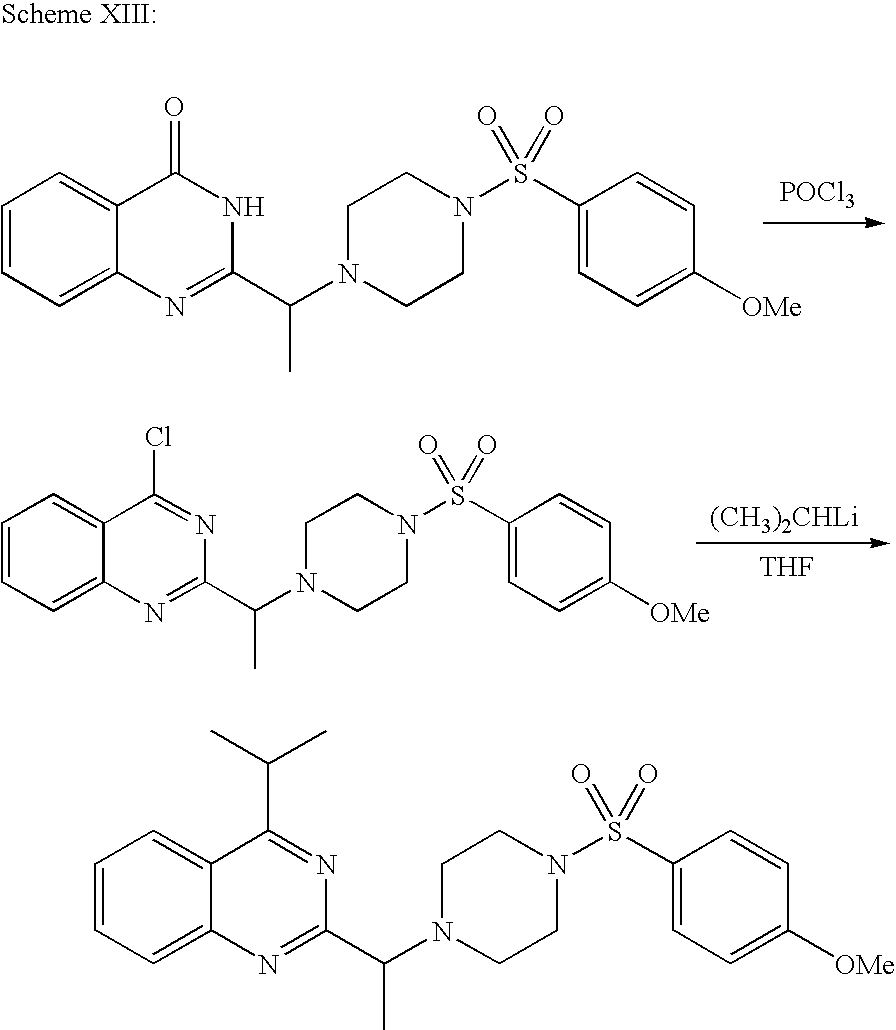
C1(S(N2CCN(C(C3=NC4=CC=CC=C4C(=O)N3)C)CC2)(=O)=O)=CC=C([OMe])C=C1.[POCl3].C1(S(N2CCN(C(C3=NC4=CC=CC=C4C(Cl)=N3)C)CC2)(=O)=O)=CC=C([OMe])C=C1.[(CH3)2CHLi].[THF].C1(S(N2CCN(C(C3=NC4=CC=CC=C4C(C(C)C)=N3)C)CC2)(=O)=O)=CC=C([OMe])C=C1
